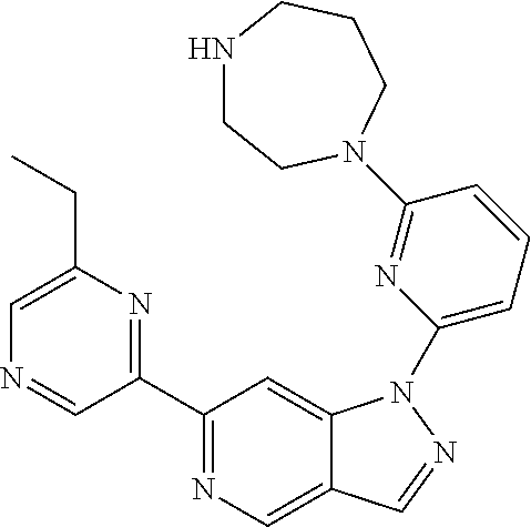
C1(C2=NC(CC)=CN=C2)=NC=C2C(=C1)N(C1=CC=CC(N3CCNCCC3)=N1)N=C2
